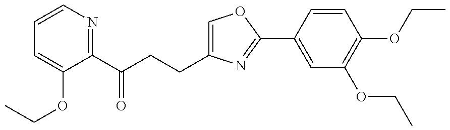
C1=CN=C(C(CCC2=COC(C3=CC(OCC)=C(OCC)C=C3)=N2)=O)C(OCC)=C1
